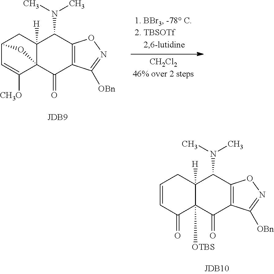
C1=CC(=O)C2([OTBS])C([H])(C1)C(N(C)C)C1=C(C2=O)C([OBn])=NO1.C12C=C([CH3O])C3(C([H])(C1)C(N(C)C)C1=C(C3=O)C([OBn])=NO1)O2
